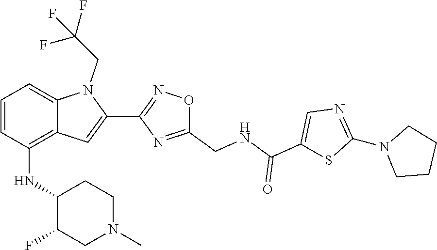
N1=C(N2CCCC2)SC(C(=O)NCC2=NC(C3=CC4=C(NC5C(F)CN(C)CC5)C=CC=C4N3CC(F)(F)F)=NO2)=C1
